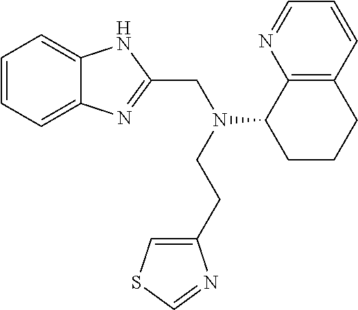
C1=CC=C2C(=C1)NC(CN(CCC1=CSC=N1)C1CCCC3=C1N=CC=C3)=N2
